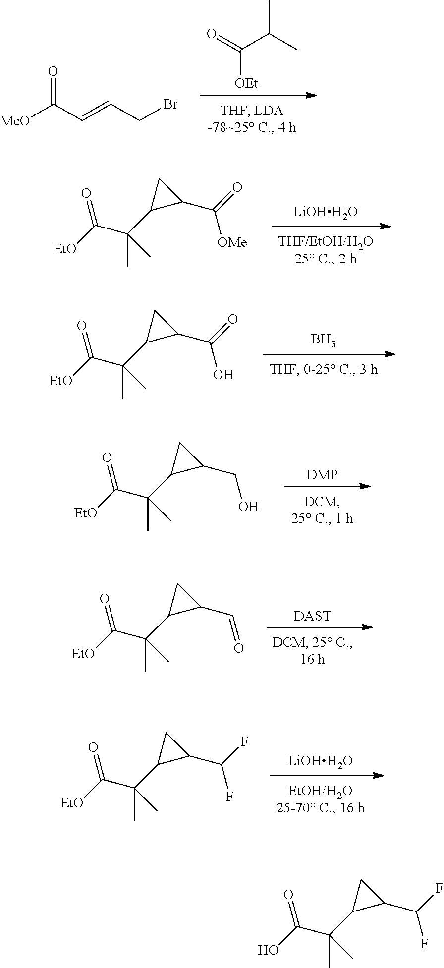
O=C([OEt])C(C)C.[MeO]C(C=CCBr)=O.[LiOHH2O].C(C(C1C(C([OMe])=O)C1)(C)C)([EtO])=O.B.C(C(C1C(C(O)=O)C1)(C)C)([EtO])=O.[DMP].C(C(C1C(CO)C1)(C)C)([EtO])=O.[DAST].C(C(C1C(C=O)C1)(C)C)([EtO])=O.[LiOHH2O].C(C(C1C(C(F)F)C1)(C)C)([EtO])=O.C(C(C1C(C(F)F)C1)(C)C)(O)=O
